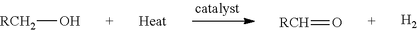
[RCH2]O.[H2].[RCH]=O
